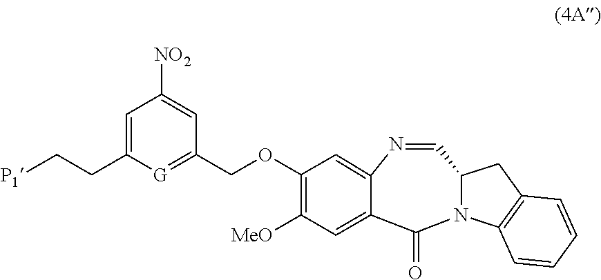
N1=CC2N(C(=O)C3=CC([MeO])=C(OCC4=[G]C(CC[P1])=CC([NO2])=C4)C=C13)C1=C(C2)C=CC=C1
